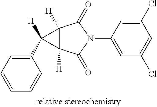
C1(Cl)=CC(N2C(=O)C3([H])C([H])(C2=O)C3([H])C2=CC=CC=C2)=CC(Cl)=C1
